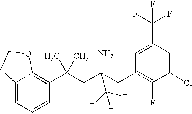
C12=CC=CC(C(CC(CC3=C(F)C(Cl)=CC(C(F)(F)F)=C3)(N)C(F)(F)F)(C)C)=C1OCC2
